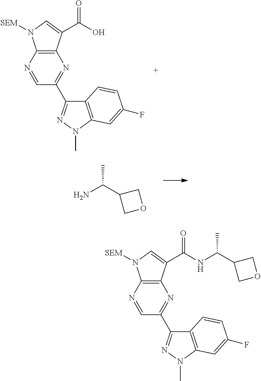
C12=C(N=CC(C3=NN(C)C4=C3C=CC(F)=C4)=N1)N([SEM])C=C2C(O)=O.NC(C1COC1)C.C12=C(N=CC(C3=NN(C)C4=C3C=CC(F)=C4)=N1)N([SEM])C=C2C(NC(C1COC1)C)=O
